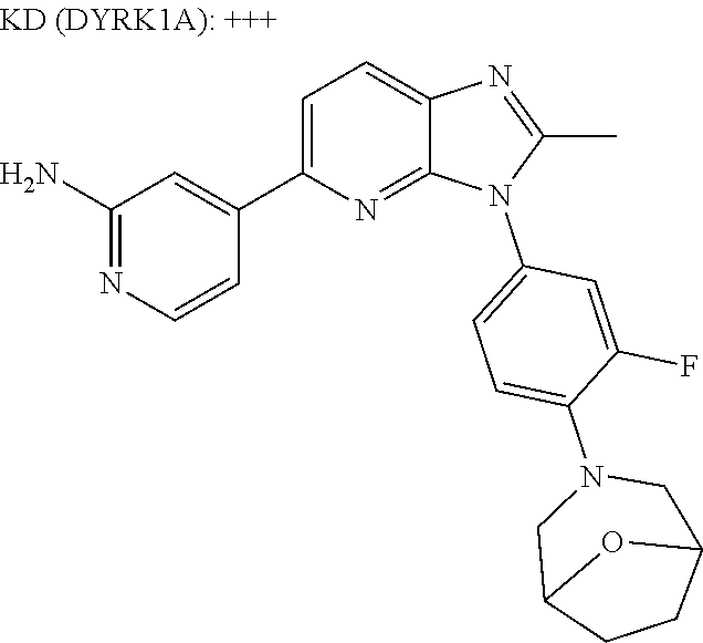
C1(C2=CC=C3N=C(C)N(C4=CC=C(N5CC6CCC(C5)O6)C(F)=C4)C3=N2)=CC(N)=NC=C1
